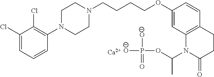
C1(Cl)=CC=CC(N2CCN(CCCCOC3=CC4=C(C=C3)CCC(=O)N4C(OP([O-])([O-])=O)C)CC2)=C1Cl.[Ca]
